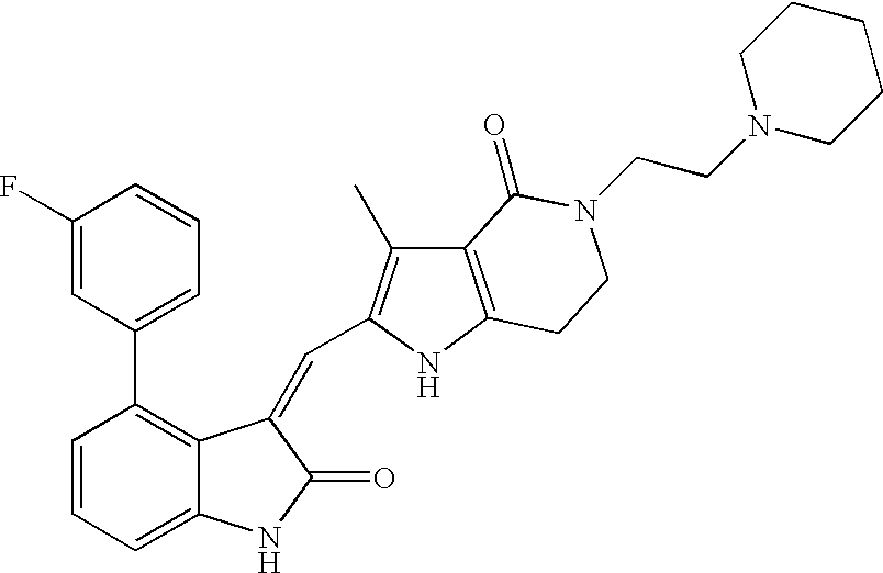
C1=CC=C2C(=C1C1=CC=CC(F)=C1)C(=CC1=C(C)C3=C(N1)CCN(CCN1CCCCC1)C3=O)C(=O)N2
